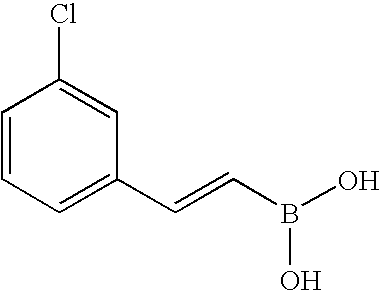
C1(Cl)=CC(C=CB(O)O)=CC=C1
